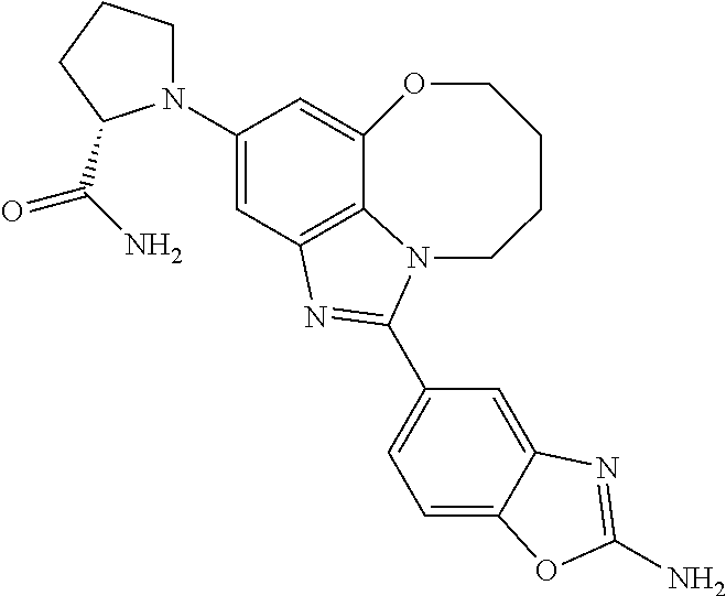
C12=C3C=C(N4CCCC4C(=O)N)C=C1OCCCCN2C(C1=CC=C2C(=C1)N=C(N)O2)=N3
